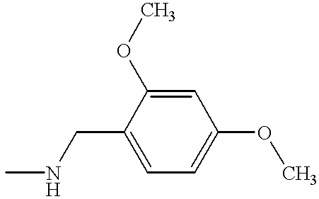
CNCC1=CC=C(OC)C=C1OC
